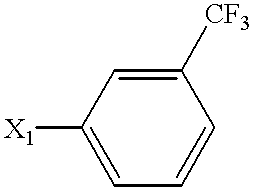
C1([X1])=CC=CC([CF3])=C1
